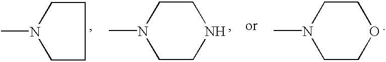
C1CN(C)CC1.N1(C)CCNCC1.N1(C)CCOCC1
